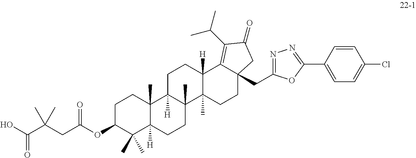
O=C(O)C(CC(OC1C(C)(C)C2([H])C(C)(CC1)C1([H])C(C)(CC2)C2(C)C([H])(CC1)C1=C(C(C)C)C(=O)CC1(CC1=NN=C(C3=CC=C(Cl)C=C3)O1)CC2)=O)(C)C
